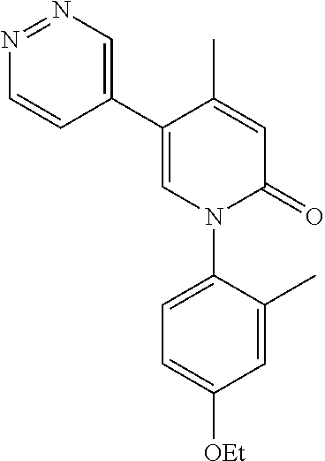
C1(C2=CN(C3=CC=C([OEt])C=C3C)C(=O)C=C2C)=CN=NC=C1
